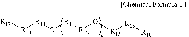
[R13]([R14]O[R11][R12]O[R15][R16][R18])[R17]
